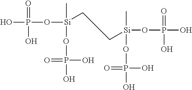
OP(=O)(O)O[Si](C)(OP(=O)(O)O)CCC[Si](C)(OP(=O)(O)O)OP(O)(O)=O
